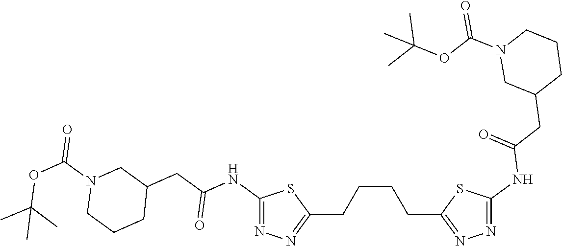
C(CCC1=NN=C(NC(CC2CCCN(C(OC(C)(C)C)=O)C2)=O)S1)CC1=NN=C(NC(CC2CN(C(OC(C)(C)C)=O)CCC2)=O)S1
